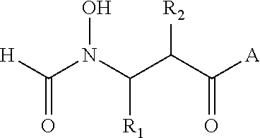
C(N(C(C(C([A])=O)[R2])[R1])O)([H])=O
